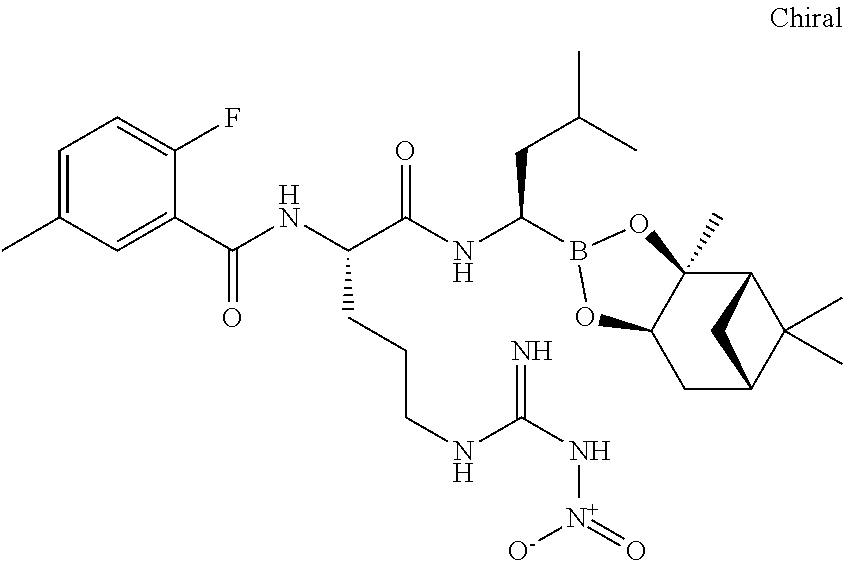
C12C3(C)C(CC(C1(C)C)C2)OB(C(NC(C(NC(=O)C1=CC(C)=CC=C1F)CCCNC(N[N+](=O)[O-])=N)=O)CC(C)C)O3
